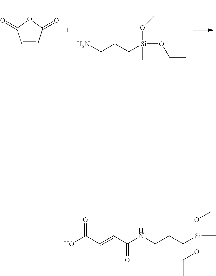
C(O[Si](CCCN)(C)OCC)C.C1=CC(=O)OC1=O.O([Si](CCCNC(C=CC(O)=O)=O)(OCC)C)CC
